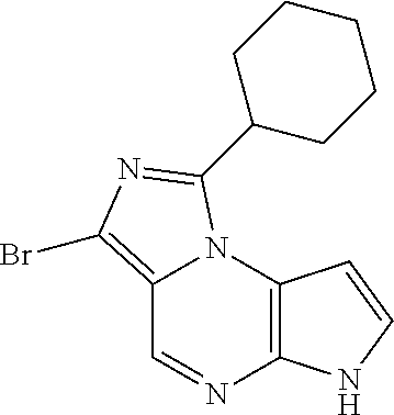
C12=C(N3C(=C(Br)N=C3C3CCCCC3)C=N1)C=CN2
